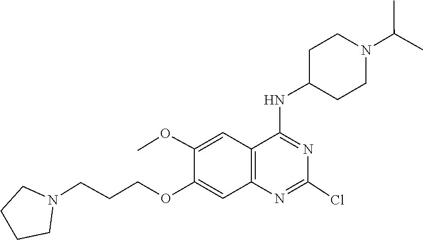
C1CCCN1CCCOC1=CC2=C(C(NC3CCN(C(C)C)CC3)=NC(Cl)=N2)C=C1OC
